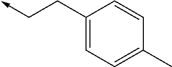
C(->C)CC1=CC=C(C)C=C1
